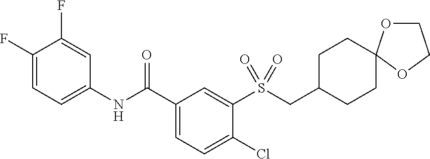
C1(F)=CC=C(NC(C2=CC=C(Cl)C(S(CC3CCC4(CC3)OCCO4)(=O)=O)=C2)=O)C=C1F
